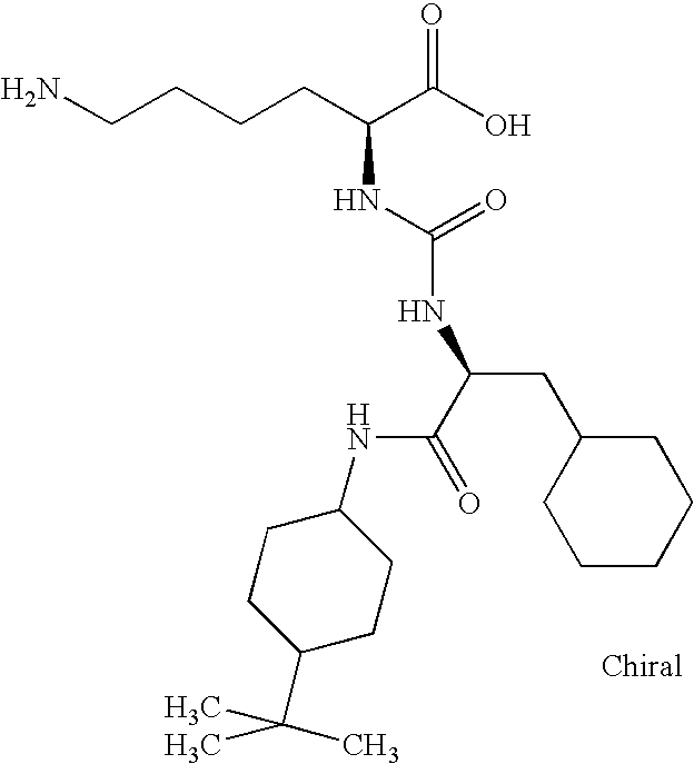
NCCCCC(C(O)=O)NC(NC(CC1CCCCC1)C(=O)NC1CCC(C(C)(C)C)CC1)=O
